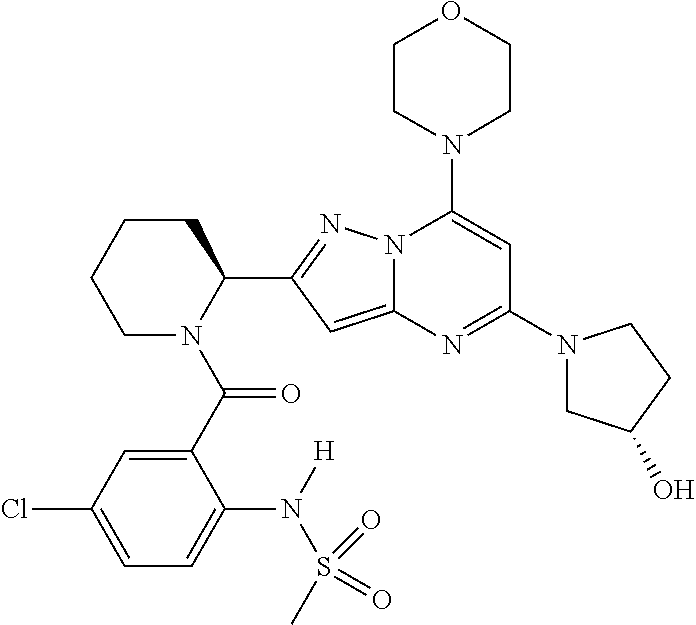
C1N(C(=O)C2=CC(Cl)=CC=C2N(S(=O)(=O)C)[H])C(C2=NN3C(=C2)N=C(N2CC(O)CC2)C=C3N2CCOCC2)CCC1
